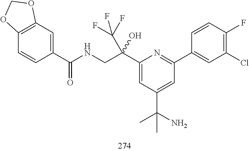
C1(C(CNC(C2=CC3=C(C=C2)OCO3)=O)(C(F)(F)F)O)=CC(C(N)(C)C)=CC(C2=CC(Cl)=C(F)C=C2)=N1
